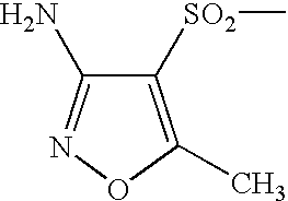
C1([SO2]C)=C(C)ON=C1N
